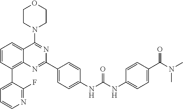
C1=CC(C2=CC=CN=C2F)=C2C(=C1)C(N1CCOCC1)=NC(C1=CC=C(NC(NC3=CC=C(C(N(C)C)=O)C=C3)=O)C=C1)=N2
